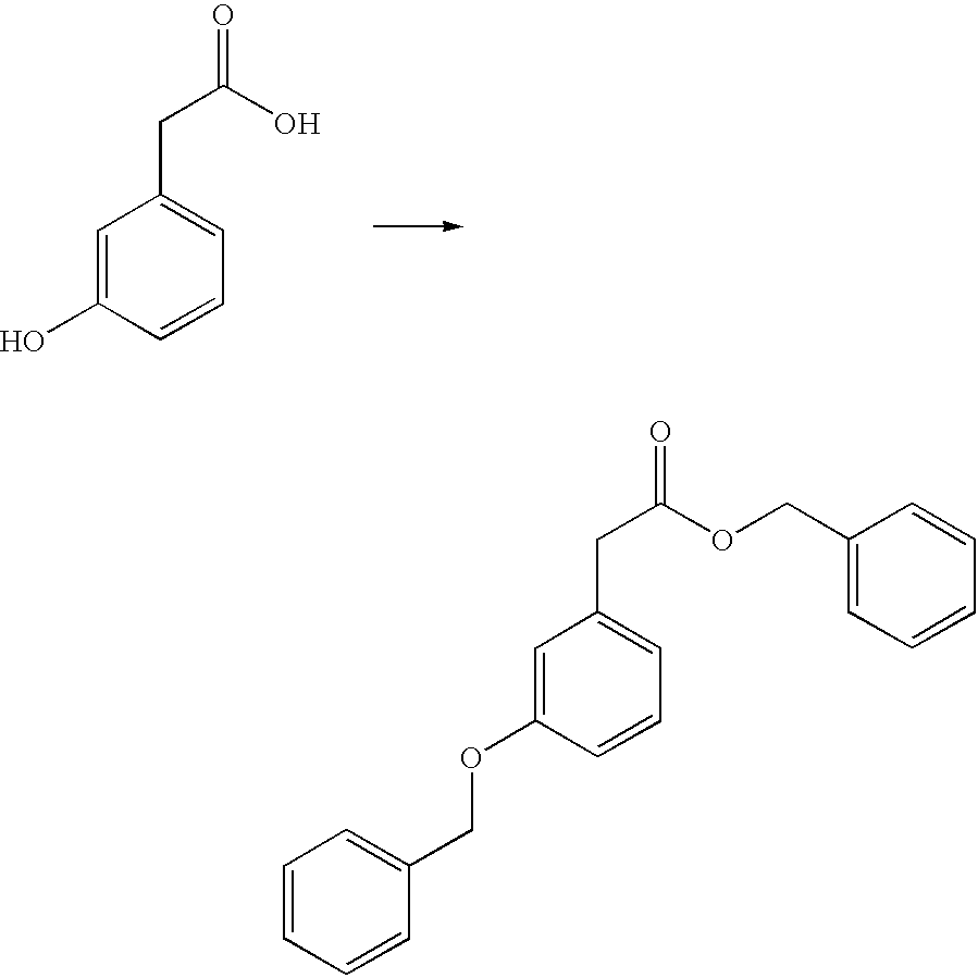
C1=CC=CC(COC2=CC(CC(=O)OCC3=CC=CC=C3)=CC=C2)=C1.C1=C(O)C=CC=C1CC(=O)O
